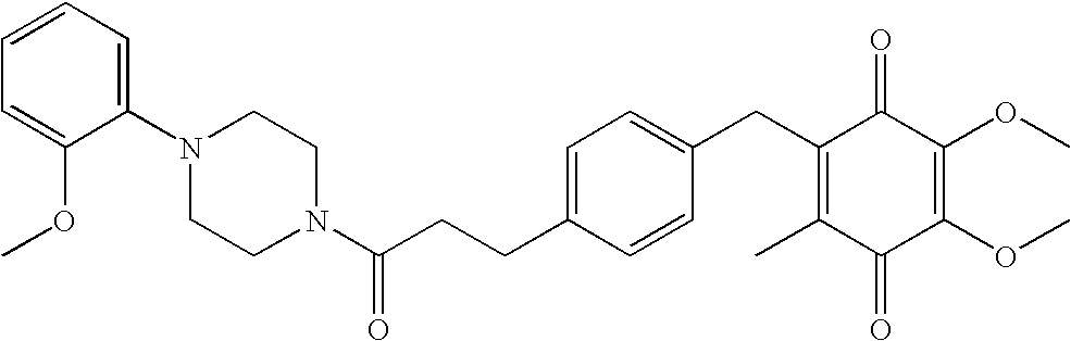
C1(=O)C(C)=C(CC2=CC=C(CCC(=O)N3CCN(C4=CC=CC=C4OC)CC3)C=C2)C(=O)C(OC)=C1OC
